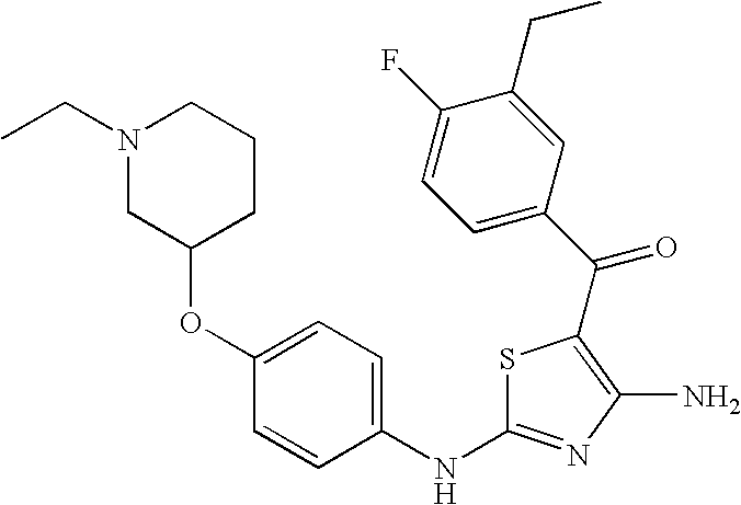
C(C1=C(N)N=C(NC2=CC=C(OC3CCCN(CC)C3)C=C2)S1)(C1=CC=C(F)C(CC)=C1)=O
